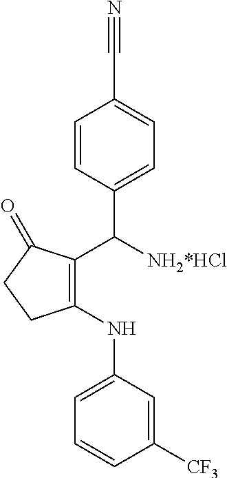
C1(C([NH2*HCl])C2=CC=C(C#N)C=C2)=C(NC2=CC=CC([CF3])=C2)CCC1=O
